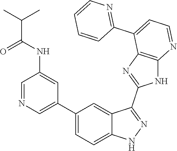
C1=NC=C(C2=CC=C3C(=C2)C(C2=NC4=C(N2)N=CC=C4C2=NC=CC=C2)=NN3)C=C1NC(C(C)C)=O
